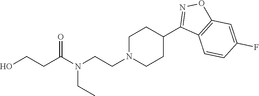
CCN(C(CCO)=O)CCN1CCC(C2=NOC3=C2C=CC(F)=C3)CC1
